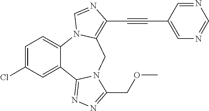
C1=C(Cl)C=C2C(=C1)N1C(=C(C#CC3=CN=CN=C3)N=C1)CN1C2=NN=C1COC
